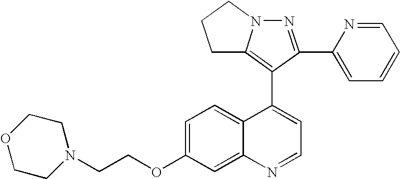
C1OCCN(CCOC2=CC=C3C(=C2)N=CC=C3C2=C3N(N=C2C2=CC=CC=N2)CCC3)C1
